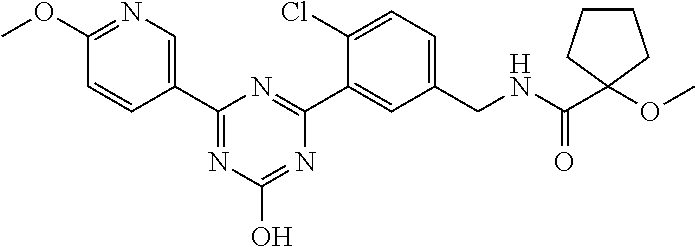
C1(CNC(C2(OC)CCCC2)=O)=CC=C(Cl)C(C2=NC(C3=CN=C(OC)C=C3)=NC(O)=N2)=C1
